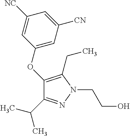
N1=C(C(C)C)C(OC2=CC([CN])=CC([NC])=C2)=C(CC)N1CCO
